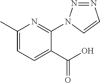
C1(C)=CC=C(C(O)=O)C(N2N=NC=C2)=N1
